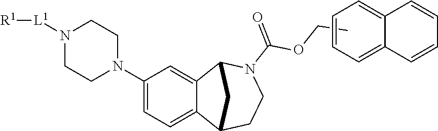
C1(N2CCN([L1][R1])CC2)=CC=C2C(=C1)C1N(C(=O)OCC)CCC2C1.C1=CC=C2C(=C1)C=CC=C2
